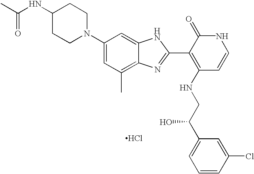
C1(N2CCC(NC(C)=O)CC2)=CC(C)=C2C(=C1)NC(C1=C(NCC(C3=CC=CC(Cl)=C3)O)C=CNC1=O)=N2.Cl
